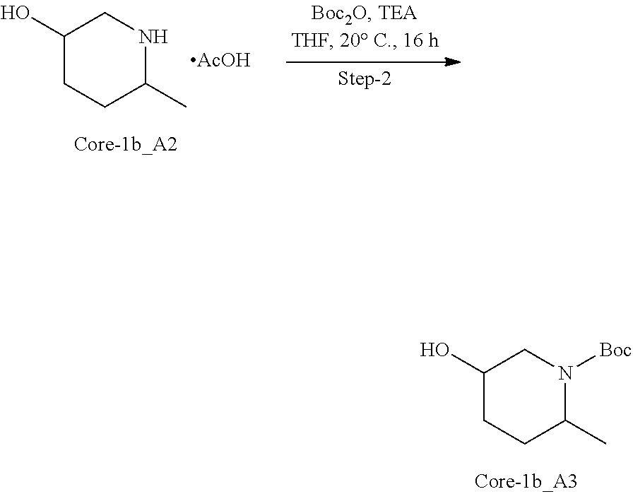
C1(O)CCC(C)N([Boc])C1.C1(O)CCC(C)NC1.[AcOH]
